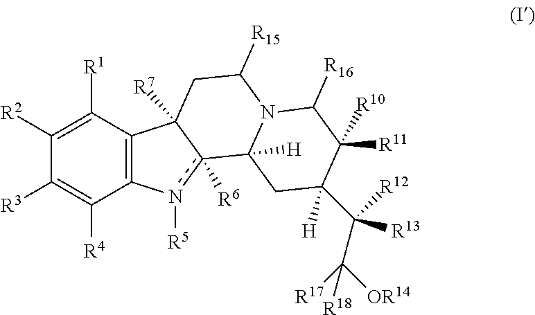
C1([R2])=C([R1])C2=C(C([R4])=C1[R3])n([R5])c1([R6])C2([R7])CC([R15])N2C1([H])CC([H])(C(C([R17])([R18])[OR14])([R13])[R12])C([R11])([R10])C2[R16]
